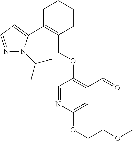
C1C(C2=CC=NN2C(C)C)=C(COC2=C(C=O)C=C(OCCOC)N=C2)CCC1
